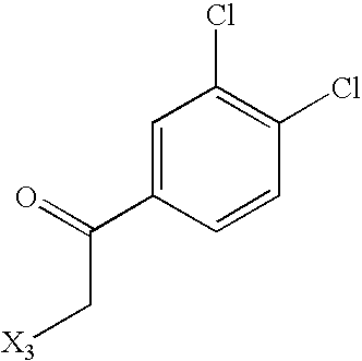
C1=CC(Cl)=C(Cl)C=C1C(=O)C[X3]
